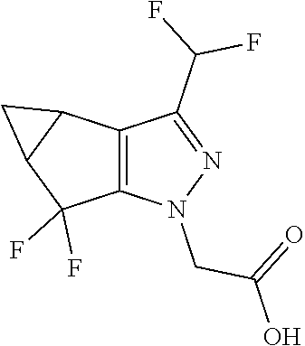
C12=C(C3C(C1(F)F)C3)C(C(F)F)=NN2CC(=O)O
